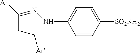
C(C[Ar])C(=NNC1=CC=C([SO2NH2])C=C1)[Ar]
